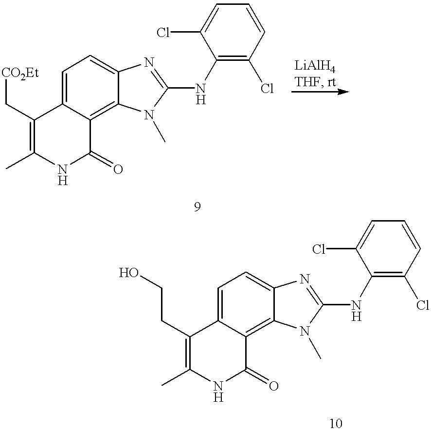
C1(C[CO2Et])=C(C)NC(=O)C2=C3C(=CC=C12)N=C(NC1=C(Cl)C=CC=C1Cl)N3C.C1(CCO)=C(C)NC(=O)C2=C3C(=CC=C12)N=C(NC1=C(Cl)C=CC=C1Cl)N3C
